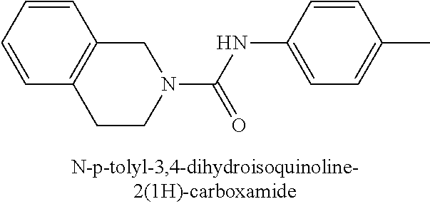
C(NC1=CC=C(C)C=C1)(=O)N1CC2=C(CC1)C=CC=C2
